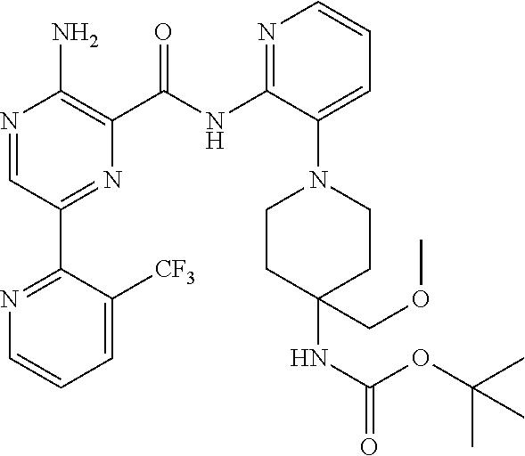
N1=C(NC(=O)C2=C(N)N=CC(C3=NC=CC=C3[CF3])=N2)C(N2CCC(NC(=O)OC(C)(C)C)(COC)CC2)=CC=C1
